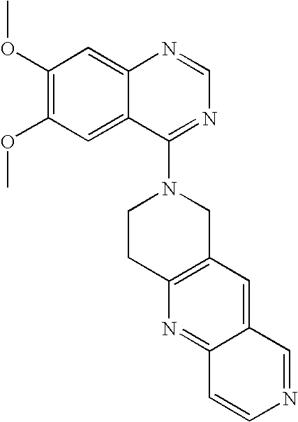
C12=CC(OC)=C(OC)C=C1C(N1CCC3=C(C1)C=C1C(=N3)C=CN=C1)=NC=N2
